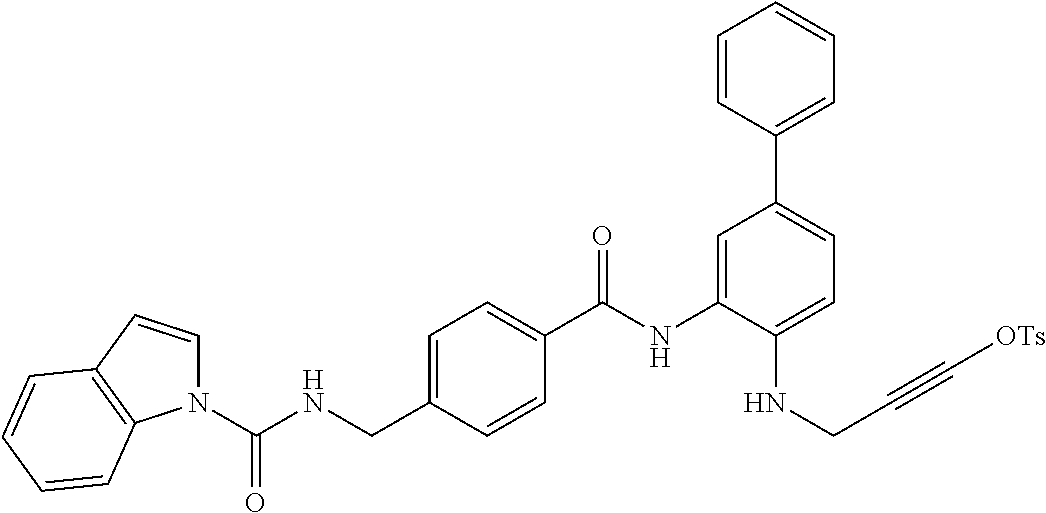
C1=C(CNC(N2C=CC3=C2C=CC=C3)=O)C=CC(C(NC2=CC(C3=CC=CC=C3)=CC=C2NCC#C[OTs])=O)=C1
